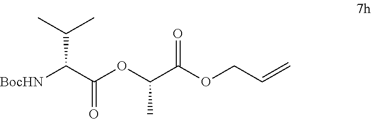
O(C(C(OCC=C)=O)C)C(C([BocHN])C(C)C)=O
